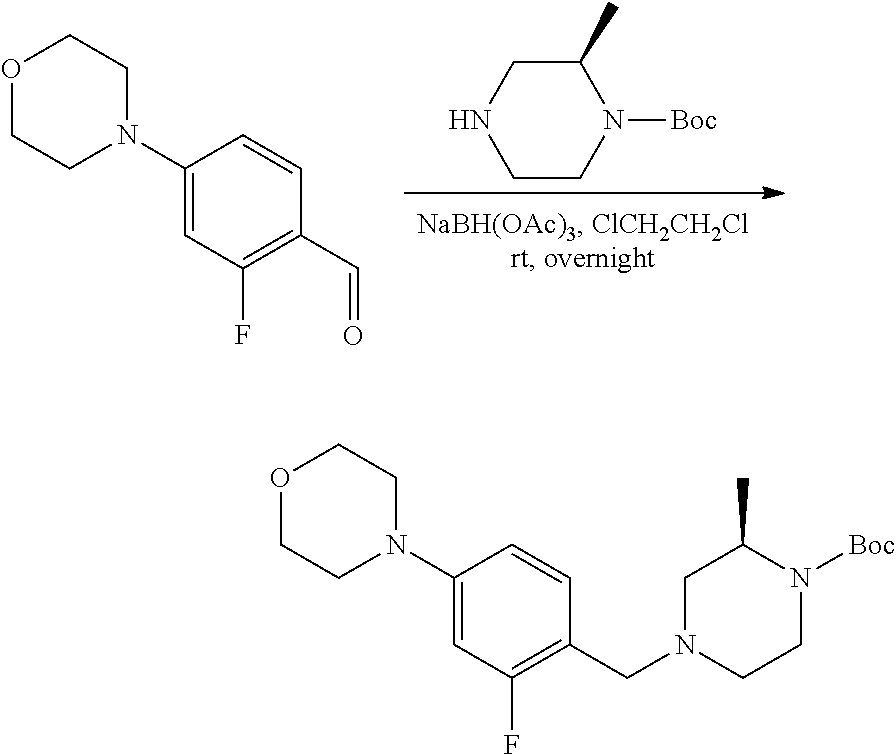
C1CN([Boc])C(C)CN1.C1(N2CCOCC2)=CC(F)=C(C=O)C=C1.C1(N2CCOCC2)=CC(F)=C(CN2CCN([Boc])C(C)C2)C=C1
